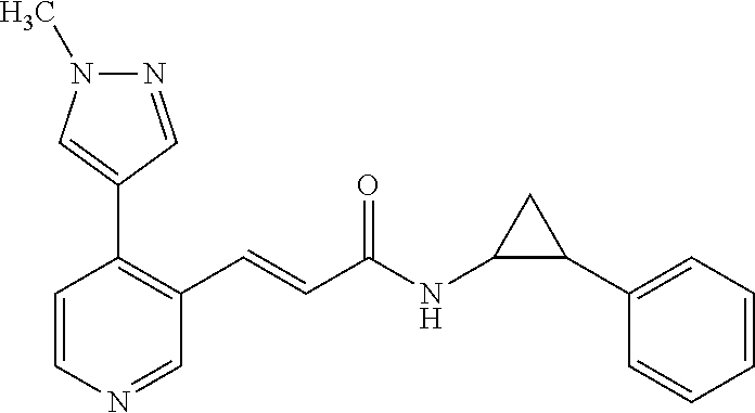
N1=CC(C2=C(C=CC(NC3C(C4=CC=CC=C4)C3)=O)C=NC=C2)=CN1C
